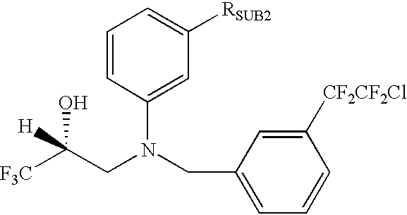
C1=CC(N(CC2=CC=CC([CF2CF2Cl])=C2)CC([F3C])(O)[H])=CC([RSUB2])=C1
